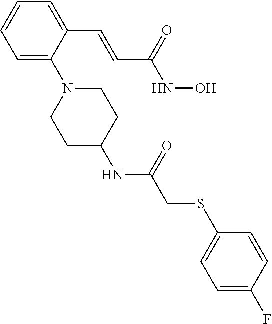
C1=C(C=CC(NO)=O)C(N2CCC(NC(=O)CSC3=CC=C(F)C=C3)CC2)=CC=C1
